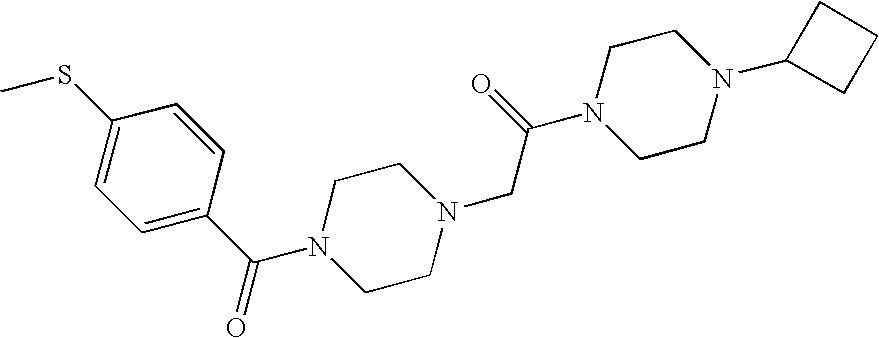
C1CN(CC(N2CCN(C3CCC3)CC2)=O)CCN1C(C1=CC=C(SC)C=C1)=O
